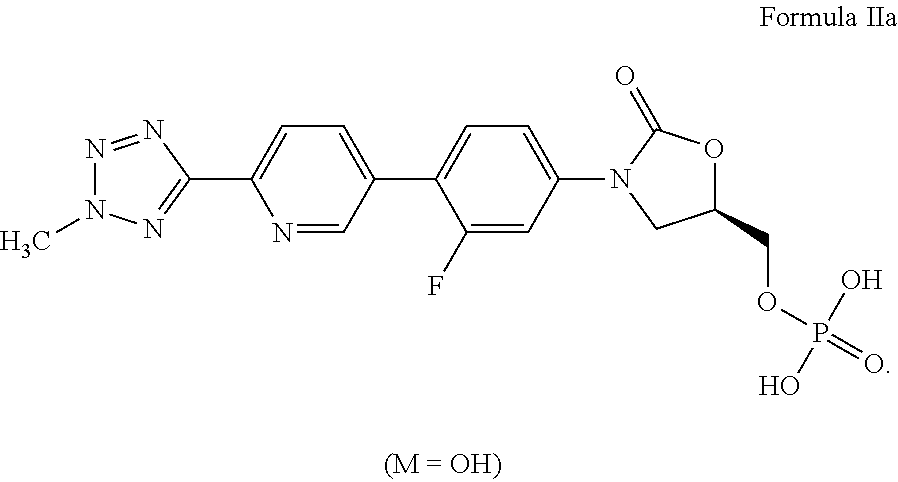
C1(C2=CC=C(C3=CC=C(N4CC(COP(O)(O)=O)OC4=O)C=C3F)C=N2)=NN(C)N=N1
